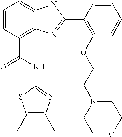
C1=CC(C(NC2=NC(C)=C(C)S2)=O)=C2C(=C1)NC(C1=C(OCCN3CCOCC3)C=CC=C1)=N2
